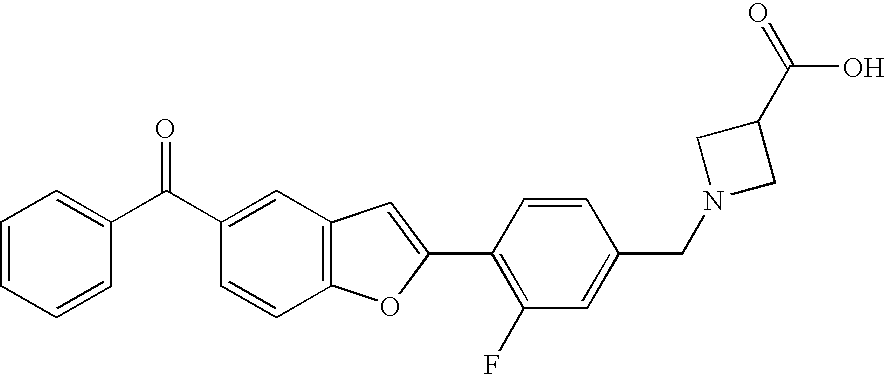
C1(C(C2=CC3=C(C=C2)OC(C2=C(F)C=C(CN4CC(C(=O)O)C4)C=C2)=C3)=O)=CC=CC=C1
